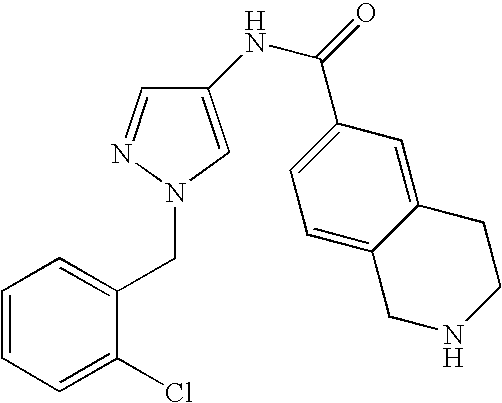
C1=CC=C(Cl)C(CN2N=CC(NC(=O)C3=CC=C4C(=C3)CCNC4)=C2)=C1
